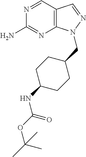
C12=C(C=NC(N)=N1)C=NN2CC1CCC(NC(OC(C)(C)C)=O)CC1
